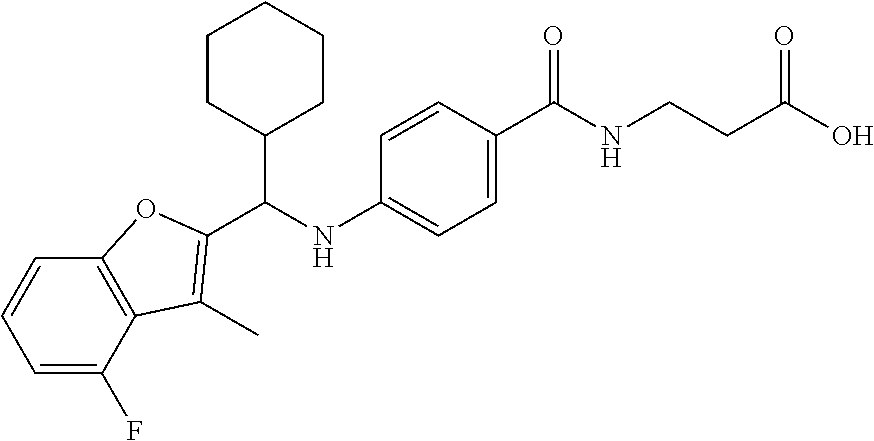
C12=C(C(F)=CC=C1)C(C)=C(C(NC1=CC=C(C(NCCC(O)=O)=O)C=C1)C1CCCCC1)O2
